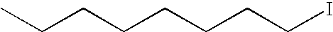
C(CCCCCCI)C
